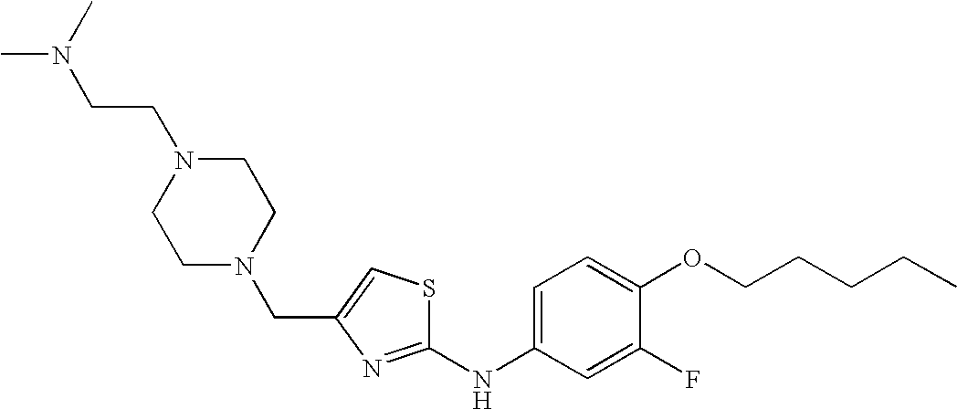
C(C1=CSC(NC2=CC=C(OCCCCC)C(F)=C2)=N1)N1CCN(CCN(C)C)CC1
